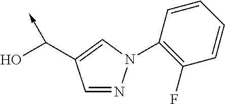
C1=NN(C2=C(F)C=CC=C2)C=C1C(O)->C
